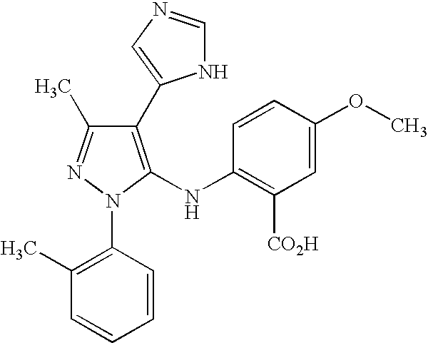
C1(C2=CN=CN2)=C(NC2=C([CO2H])C=C(OC)C=C2)N(C2=C(C)C=CC=C2)N=C1C
